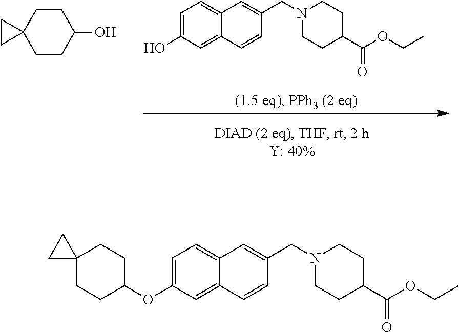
C1CC2(CCC1O)CC2.C1=CC2=CC(O)=CC=C2C=C1CN1CCC(C(OCC)=O)CC1.C1=CC2=CC(OC3CCC4(CC3)CC4)=CC=C2C=C1CN1CCC(C(OCC)=O)CC1
